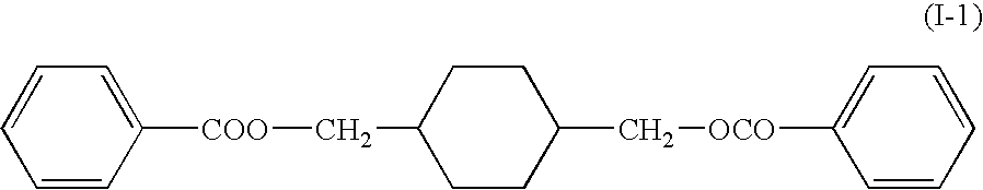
C1=CC([COO]CC2CCC(C[OCO]C3=CC=CC=C3)CC2)=CC=C1
